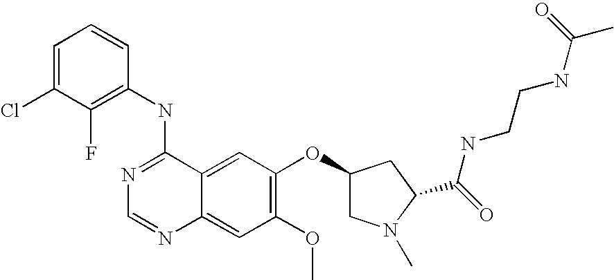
C1=C(Cl)C(F)=C(NC2=NC=NC3=CC(OC)=C(OC4CN(C)C(C(=O)NCCNC(C)=O)C4)C=C23)C=C1
